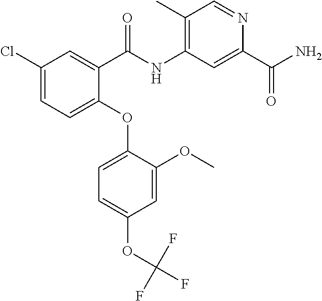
C1(Cl)=CC=C(OC2=CC=C(OC(F)(F)F)C=C2OC)C(C(NC2=C(C)C=NC(C(N)=O)=C2)=O)=C1
